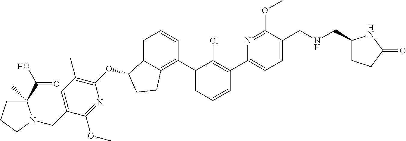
O(C1C2=CC=CC(C3=CC=CC(C4=CC=C(CNCC5CCC(=O)N5)C(OC)=N4)=C3Cl)=C2CC1)C1=C(C)C=C(CN2C(C(=O)O)(C)CCC2)C(OC)=N1
